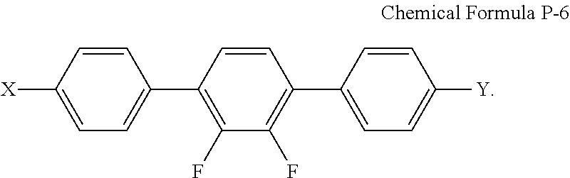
C1=CC(C2=CC=C([X])C=C2)=C(F)C(F)=C1C1=CC=C([Y])C=C1
